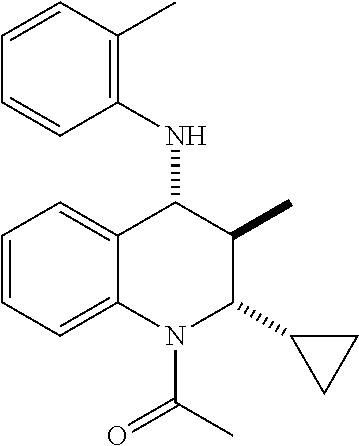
C1=CC=C2C(=C1)C(NC1=C(C)C=CC=C1)C(C)C(C1CC1)N2C(=O)C
